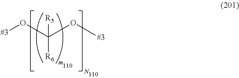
[#3]OC(O[#3])([R5])[R6]
